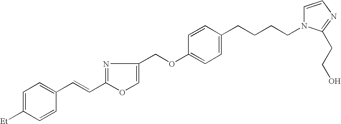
C1=C([Et])C=CC(C=CC2=NC(COC3=CC=C(CCCCN4C=CN=C4CCO)C=C3)=CO2)=C1
